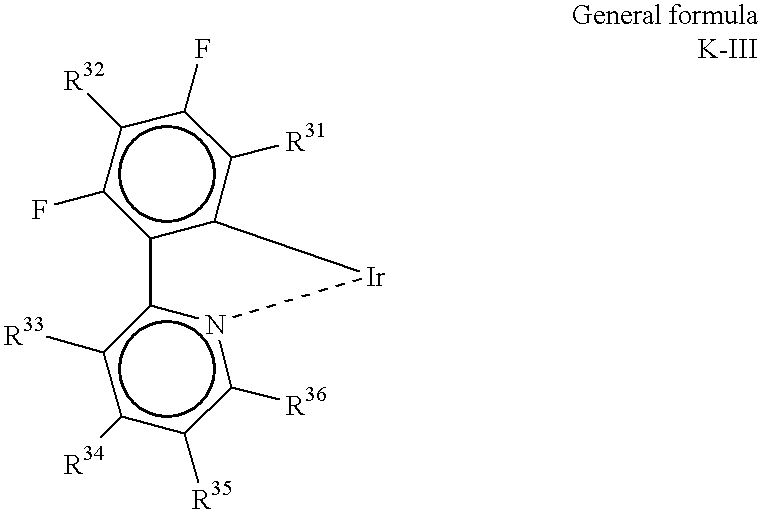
c1([R32])c(F)c2c(c([R31])c1F)[Ir]n1c-2c([R33])c([R34])c([R35])c1[R36]
